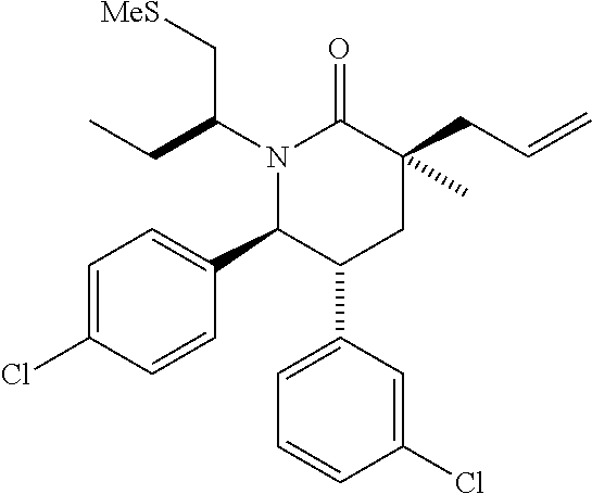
C1=C(Cl)C=CC(C2C(C3=CC=CC(Cl)=C3)CC(C)(CC=C)C(=O)N2C(C[MeS])CC)=C1
